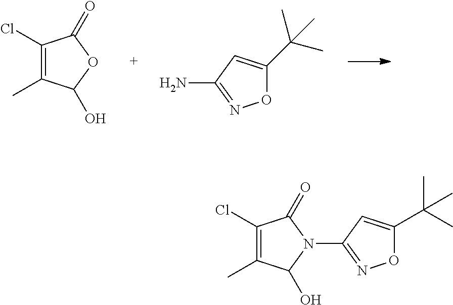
C1(Cl)=C(C)C(O)OC1=O.NC1=NOC(C(C)(C)C)=C1.C1(Cl)=C(C)C(O)N(C2=NOC(C(C)(C)C)=C2)C1=O
